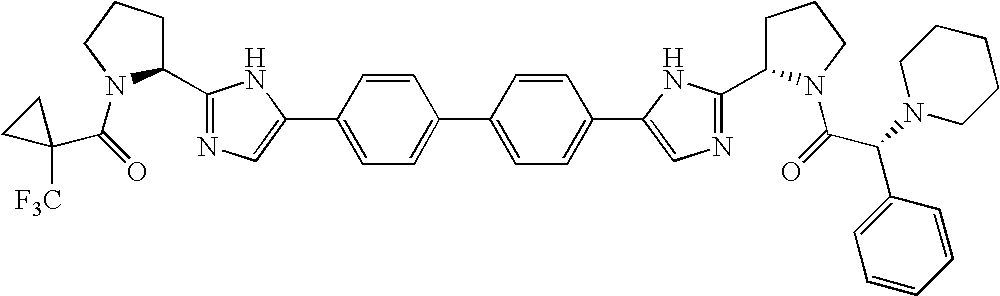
C1(C(=O)N2C(C3=NC=C(C4=CC=C(C5=CC=C(C6=CN=C(C7CCCN7C(C(C7=CC=CC=C7)N7CCCCC7)=O)N6)C=C5)C=C4)N3)CCC2)([F3C])CC1
